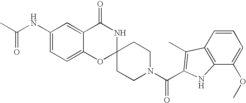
C1(NC(C)=O)=CC=C2C(=C1)C(=O)NC1(O2)CCN(C(=O)C2=C(C)C3=C(C(OC)=CC=C3)N2)CC1
